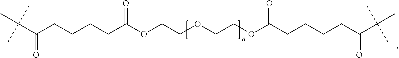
C(CCCCC(OCCOCCOC(CCCCC(C(C)(C)C)=O)=O)=O)(C(C)(C)C)=O
